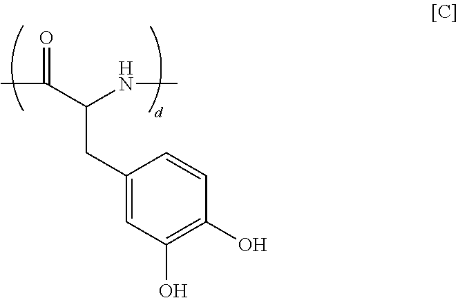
C(C(CC1=CC(O)=C(O)C=C1)NC)(C)=O
